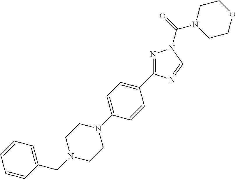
N1=C(C2=CC=C(N3CCN(CC4=CC=CC=C4)CC3)C=C2)N=CN1C(N1CCOCC1)=O
